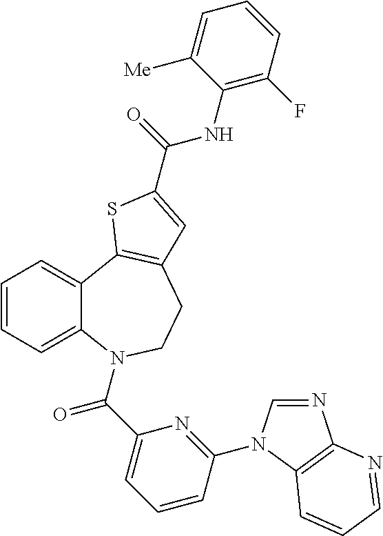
C1=CC=C2C(=C1)C1=C(CCN2C(C2=CC=CC(N3C=NC4=C3C=CC=N4)=N2)=O)C=C(C(=O)NC2=C(F)C=CC=C2[Me])S1
